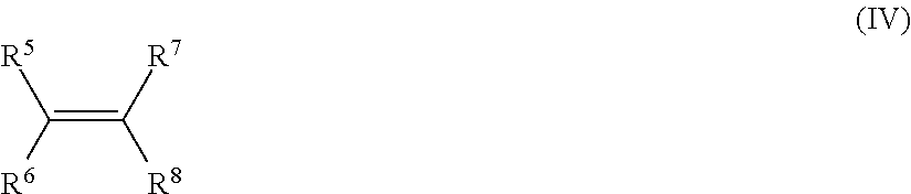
C(=C([R7])[R8])([R6])[R5]
